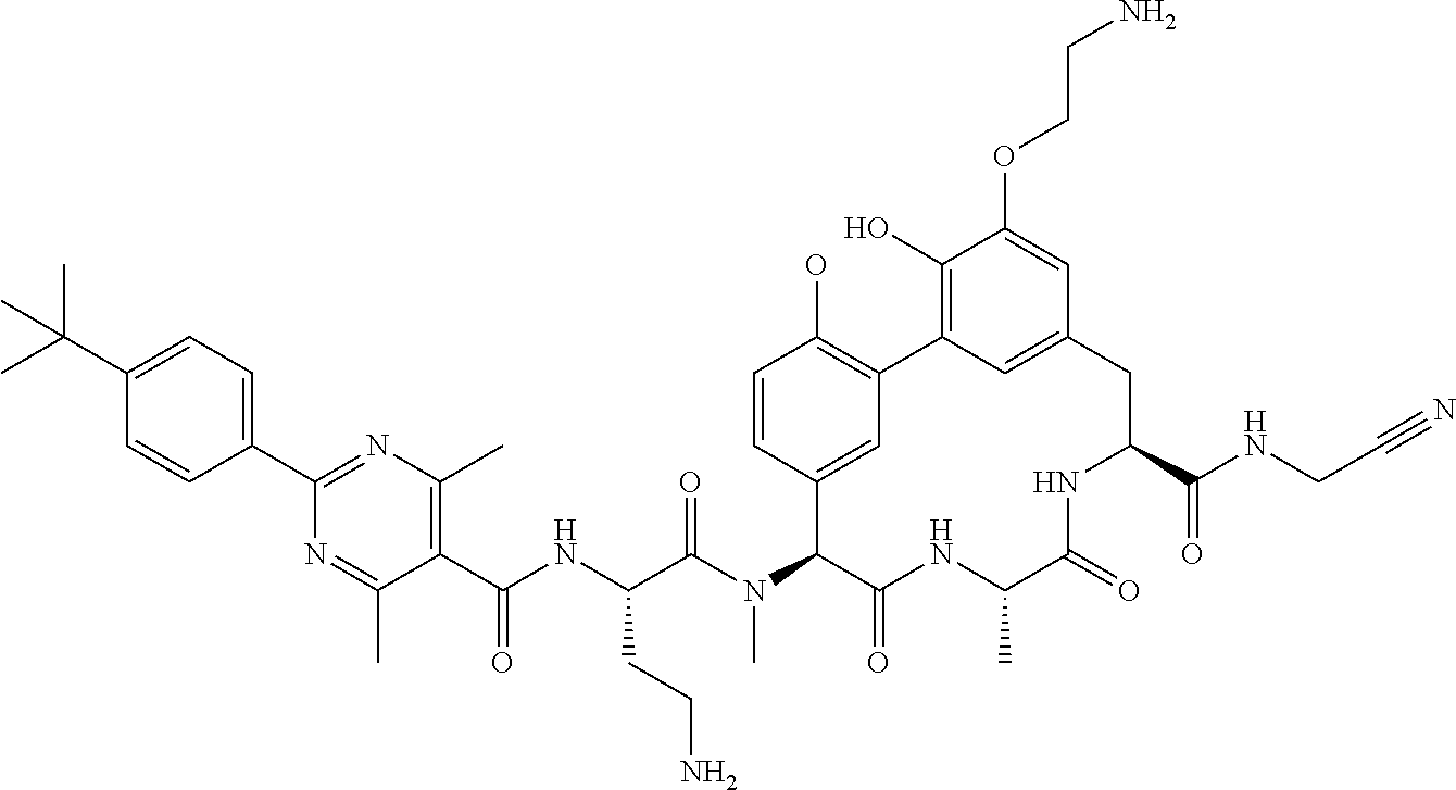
C(C(N(C1C(=O)NC(C)C(=O)NC(C(NCC#N)=O)CC2=CC(=C(O)C(OCCN)=C2)C2=C(O)C=CC1=C2)C)=O)(NC(C1=C(C)N=C(C2=CC=C(C(C)(C)C)C=C2)N=C1C)=O)CCN
